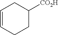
C1=CCCC([CO2H])C1
